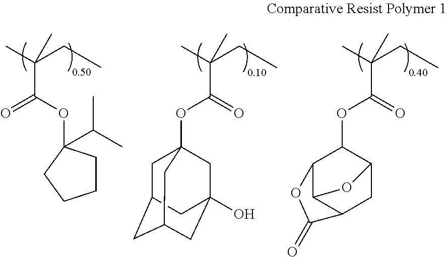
C(C)(CC)(C)C(=O)OC1C2C3C(CC1O3)C(=O)O2.C(C)(CC)(C)C(=O)OC12CC3CC(CC(O)(C1)C3)C2.C(C)(CC)(C)C(OC1(C(C)C)CCCC1)=O
